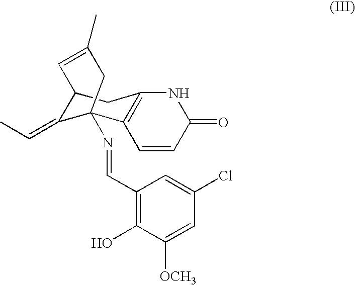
C1(C=NC23C(=CC)C(CC4=C2C=CC(=O)N4)C=C(C)C3)=C(O)C([OCH3])=CC(Cl)=C1
